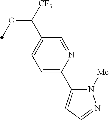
C1=C(C2=CC=NN2[Me])N=CC(C([CF3])OC)=C1
